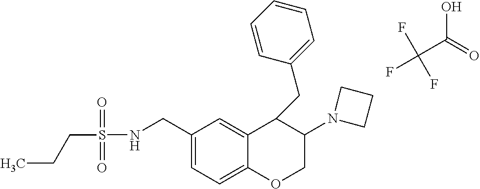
C(C(O)=O)(F)(F)F.C1=C(CNS(CCC)(=O)=O)C=C2C(=C1)OCC(N1CCC1)C2CC1=CC=CC=C1
